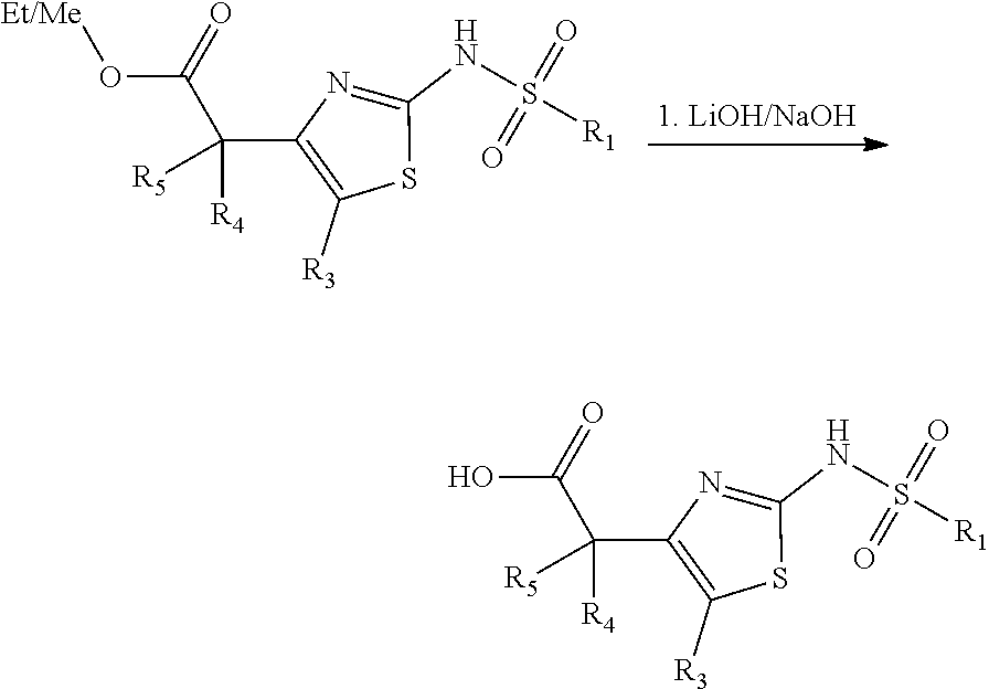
OC(C(C1=C([R3])SC(NS(=O)(=O)[R1])=N1)([R4])[R5])=O.[Et/Me]OC(C(C1=C([R3])SC(NS(=O)(=O)[R1])=N1)([R4])[R5])=O
